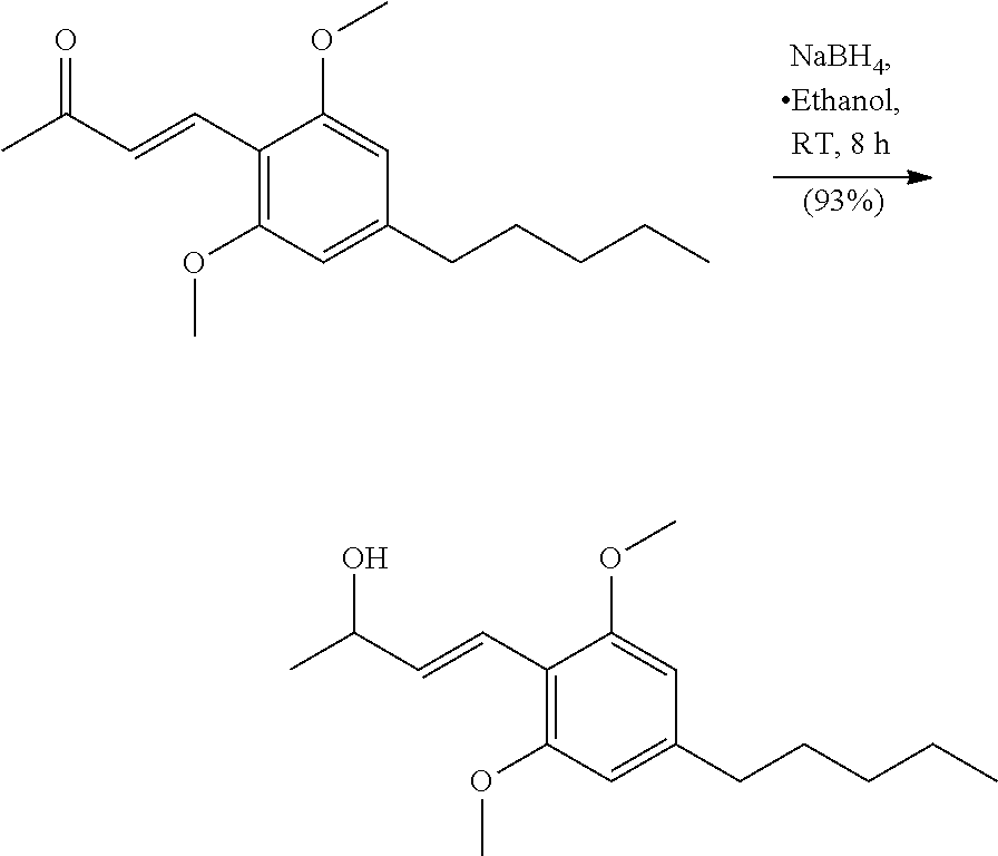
C1(C=CC(C)O)=C(OC)C=C(CCCCC)C=C1OC.C1(C=CC(C)=O)=C(OC)C=C(CCCCC)C=C1OC
